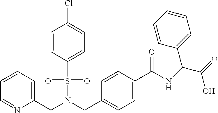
C1=CC=C(CN(S(=O)(=O)C2=CC=C(Cl)C=C2)CC2=CC=C(C(NC(C(=O)O)C3=CC=CC=C3)=O)C=C2)N=C1
